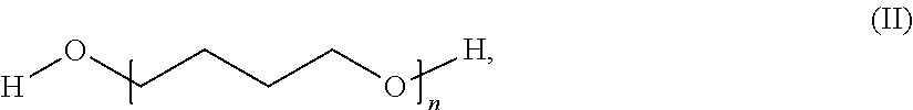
[H]OCCCCO[H]
